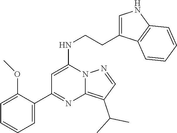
C1=C(NCCC2=CNC3=C2C=CC=C3)N2C(=C(C(C)C)C=N2)N=C1C1=CC=CC=C1OC
